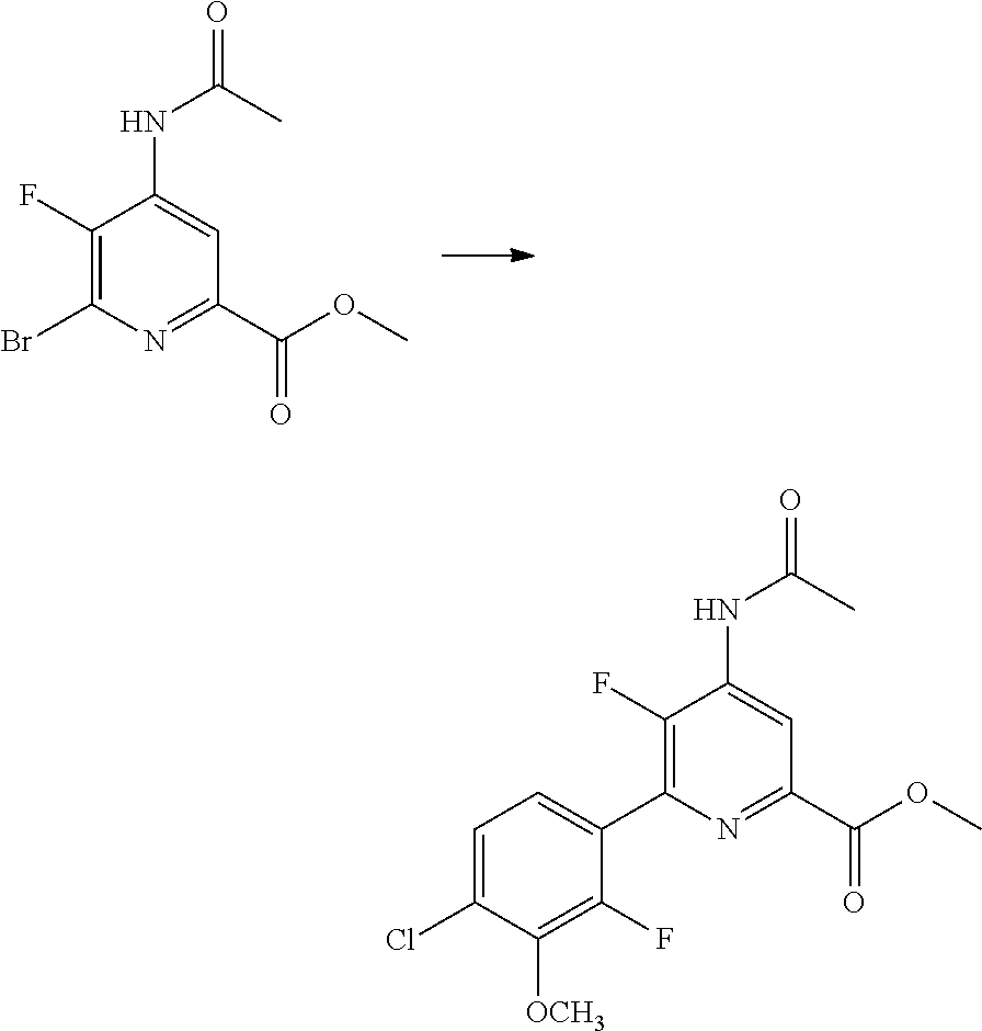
C1(F)=C(Br)N=C(C(OC)=O)C=C1NC(C)=O.C1(F)=C(C2=CC=C(Cl)C([OCH3])=C2F)N=C(C(OC)=O)C=C1NC(=O)C
